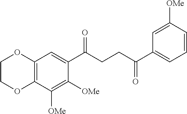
C12=C(C([OMe])=C([OMe])C(C(CCC(C3=CC=CC([OMe])=C3)=O)=O)=C1)OCCO2
